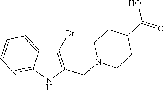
C1(Br)=C(CN2CCC(C(=O)O)CC2)NC2=NC=CC=C12
